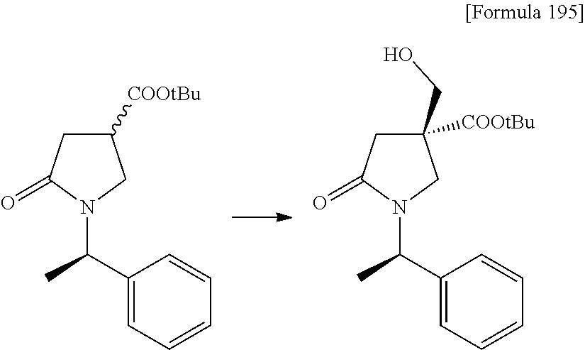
C1C([COOtBu])CN(C(C2=CC=CC=C2)C)C1=O.C1C(CO)([COOtBu])CN(C(C2=CC=CC=C2)C)C1=O
